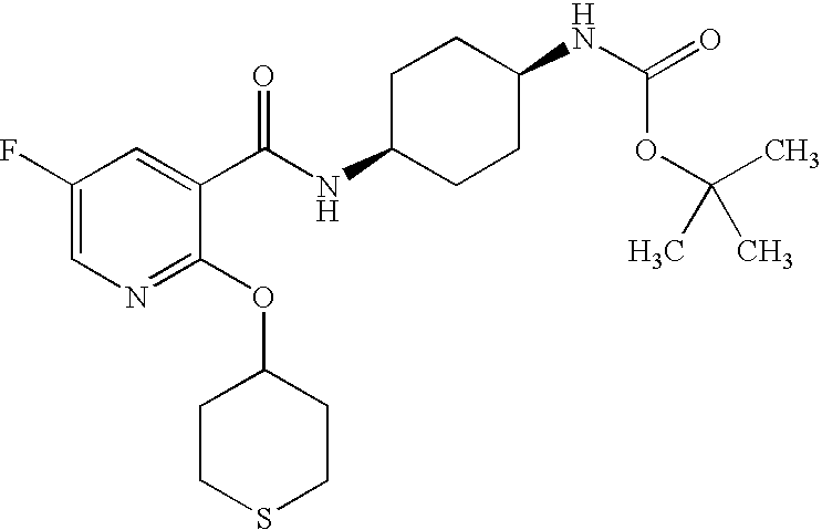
C1(F)=CN=C(OC2CCSCC2)C(C(NC2CCC(NC(=O)OC(C)(C)C)CC2)=O)=C1
